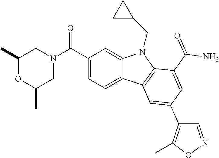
C1(C)OC(C)CN(C(C2=CC=C3C(=C2)N(CC2CC2)C2=C3C=C(C3=C(C)ON=C3)C=C2C(N)=O)=O)C1
